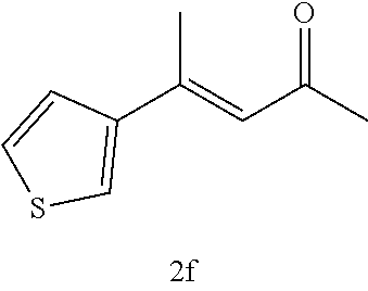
C1(C(=CC(C)=O)C)=CSC=C1
